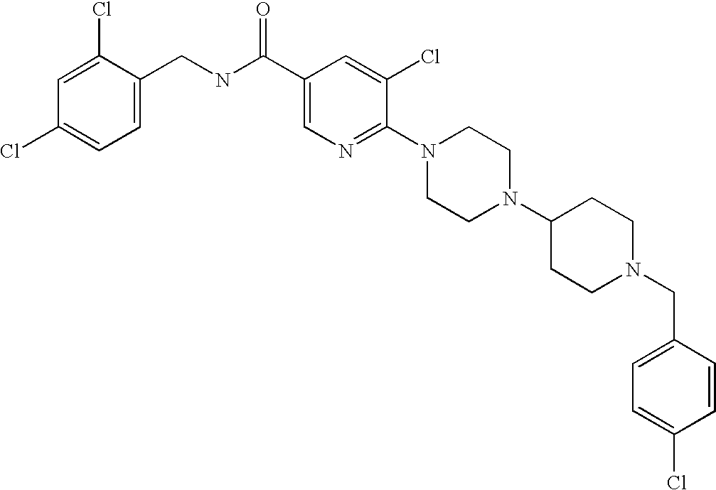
C(N1CCC(N2CCN(C3=NC=C(C(NCC4=CC=C(Cl)C=C4Cl)=O)C=C3Cl)CC2)CC1)C1=CC=C(Cl)C=C1
